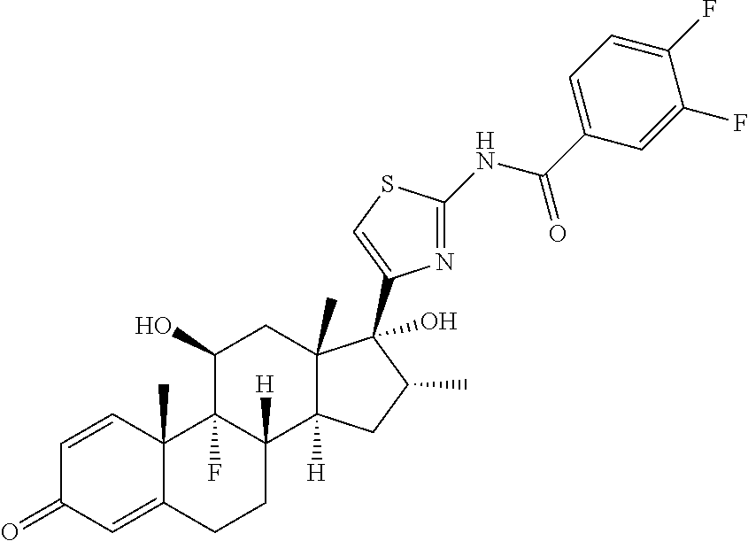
C1=CC2(C)C(=CC1=O)CCC1([H])C2(F)C(O)CC2(C)C1([H])CC(C)C2(C1=CSC(NC(C2=CC=C(F)C(F)=C2)=O)=N1)O
